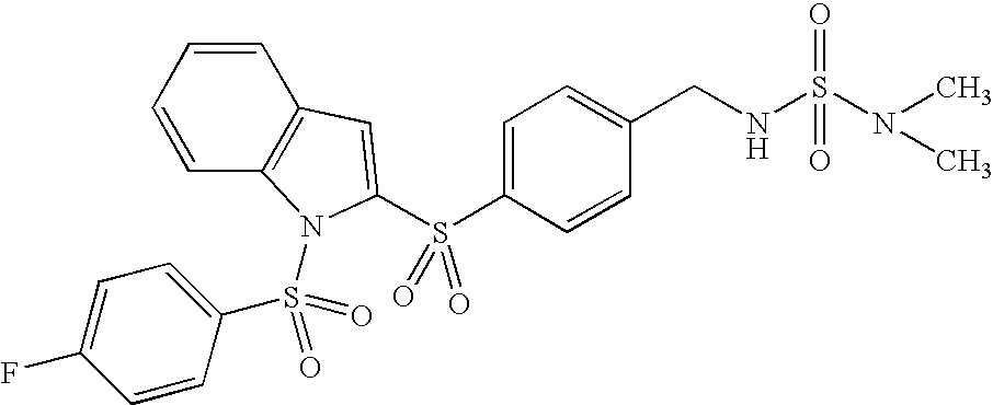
C1=CC2=C(C=C1)C=C(S(C1=CC=C(CNS(N(C)C)(=O)=O)C=C1)(=O)=O)N2S(C1=CC=C(F)C=C1)(=O)=O
